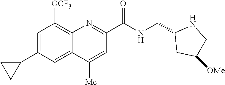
C1=C(C2CC2)C=C2C(=C1[OCF3])N=C(C(NCC1CC([OMe])CN1)=O)C=C2[Me]
